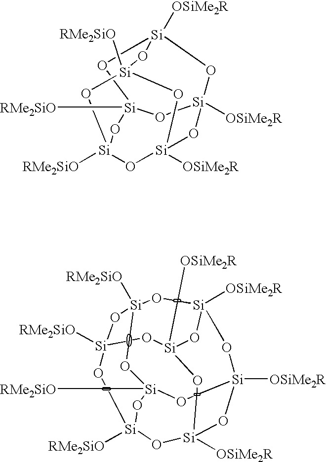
[RMe2SiO][Si]12O[Si]3([OSiMe2R])O[Si]4([OSiMe2R])O[Si]([RMe2SiO])(O1)O[Si]([OSiMe2R])(O[Si]([RMe2SiO])(O2)O3)O4.[RMe2SiO][Si]12O[Si]3([RMe2SiO])O[Si]4([OSiMe2R])O[Si]([OSiMe2R])(O1)O[Si]1([OSiMe2R])O[Si]([RMe2SiO])(O2)O[Si]([RMe2SiO])(O3)O[Si]([OSiMe2R])(O1)O4
